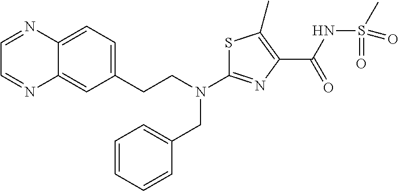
N(C1=NC(C(NS(C)(=O)=O)=O)=C(C)S1)(CC1=CC=CC=C1)CCC1=CC=C2C(=C1)N=CC=N2
